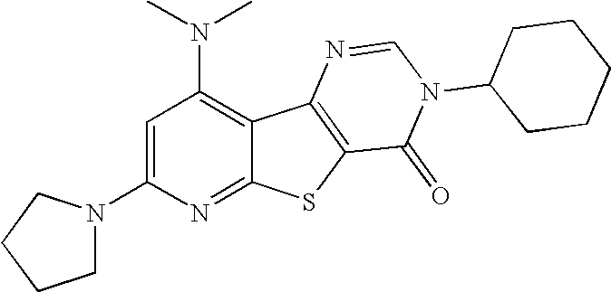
C1(N(C)C)=C2C(=NC(N3CCCC3)=C1)SC1=C2N=CN(C2CCCCC2)C1=O
